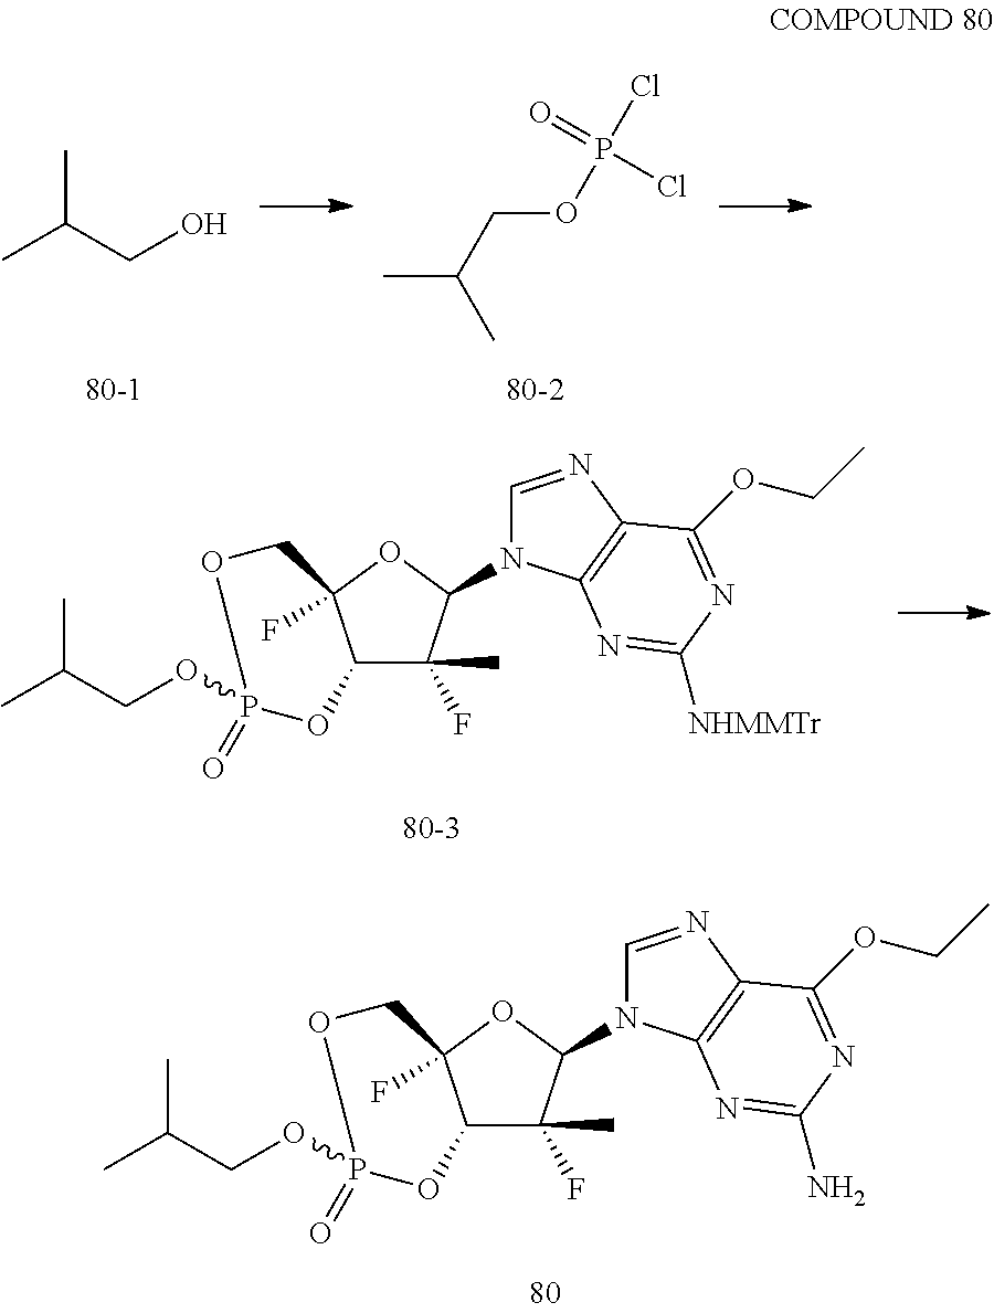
C(CO)(C)C.O=P(Cl)(Cl)OCC(C)C.C12C(C)(F)C(N3C=NC4=C3N=C([NHMMTr])N=C4OCC)OC1(F)COP(OCC(C)C)(=O)O2.C12C(C)(F)C(N3C=NC4=C3N=C(N)N=C4OCC)OC1(F)COP(OCC(C)C)(=O)O2
